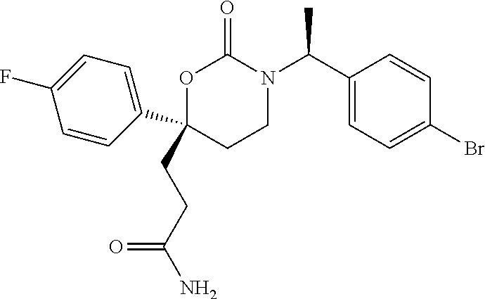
O1C(C2=CC=C(F)C=C2)(CCC(N)=O)CCN(C(C2=CC=C(Br)C=C2)C)C1=O
